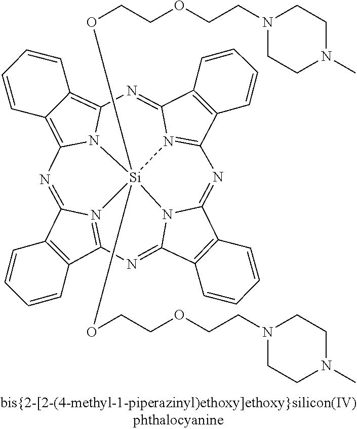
C12=C(C3=N4C1=NC1=C5C(=C6N1[Si]41(OCCOCCN4CCN(C)CC4)(OCCOCCN4CCN(C)CC4)N4=C(C7=C(C4=N6)C=CC=C7)N=C4C6=C(C(=N3)N41)C=CC=C6)C=CC=C5)C=CC=C2
